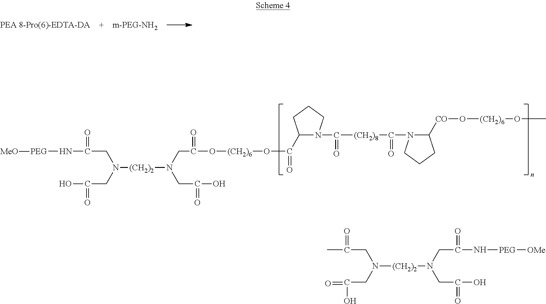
C(N[PEG][MeO])(CN(CC(O)=O)[(CH2)2]N(CC(O[(CH2)6]OC(C1N(C([(CH2)8]C(N2C([CO]O[(CH2)6]OC)CCC2)=O)=O)CCC1)=O)=O)CC(O)=O)=O.C(CN(CC(=O)O)[(CH2)2]N(CC(O)=O)CC(N[PEG][OMe])=O)(=O)C
